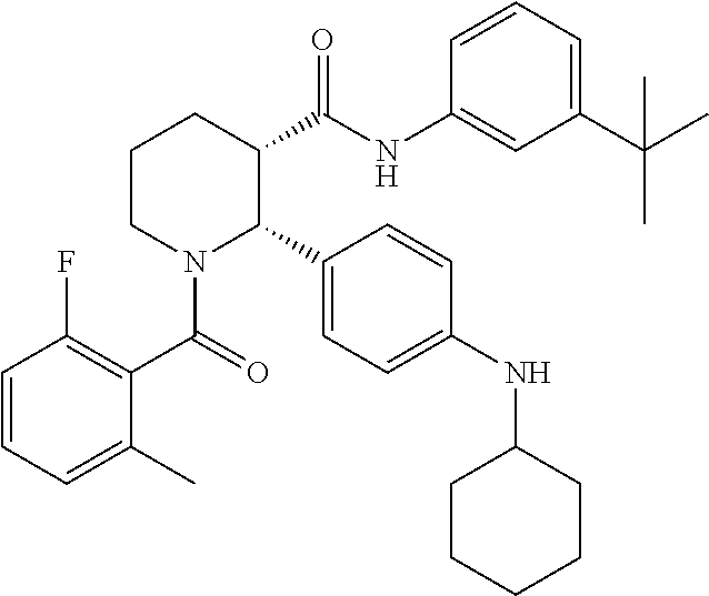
C1=CC=C(C)C(C(=O)N2C(C3=CC=C(NC4CCCCC4)C=C3)C(C(NC3=CC(C(C)(C)C)=CC=C3)=O)CCC2)=C1F
